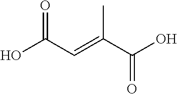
OC(C=C(C(O)=O)C)=O
